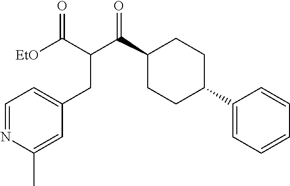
C1(C(C(CC2=CC=NC(C)=C2)C(=O)[EtO])=O)CCC(C2=CC=CC=C2)CC1
